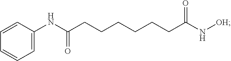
C1=CC=C(NC(CCCCCCC(N[OH])=O)=O)C=C1
